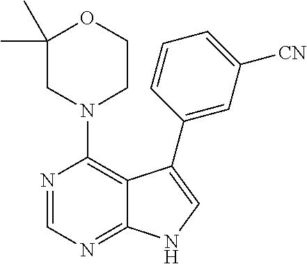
N1(C2=C3C(=NC=N2)NC=C3C2=CC([CN])=CC=C2)CCOC(C)(C)C1
